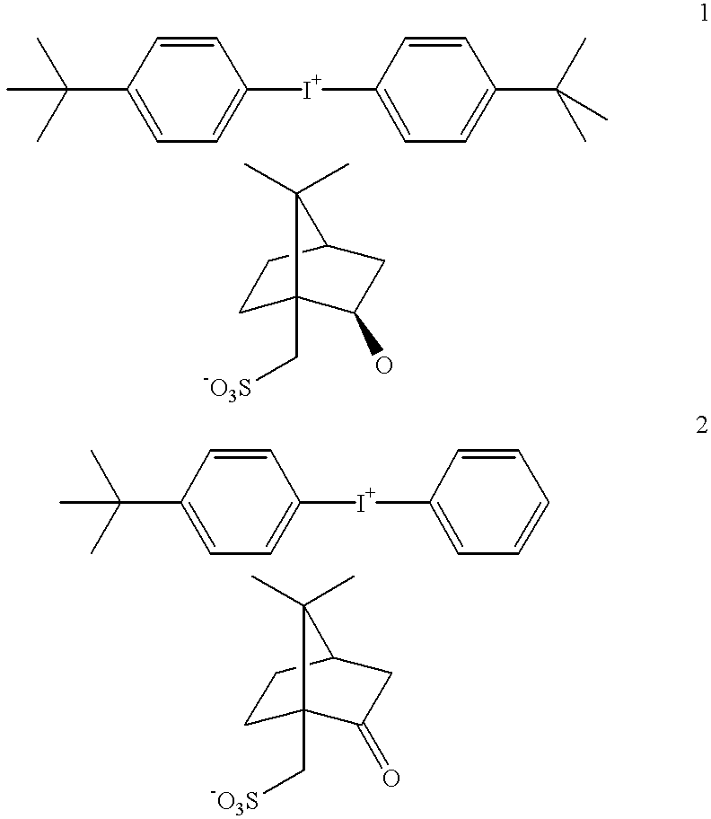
CC(C1=CC=C([I+]C2=CC=C(C(C)(C)C)C=C2)C=C1)(C)C.C1C2(C[-O3S])C(O)CC(C1)C2(C)C.CC(C1=CC=C([I+]C2=CC=CC=C2)C=C1)(C)C.C1C2(C[-O3S])C(=O)CC(C1)C2(C)C
